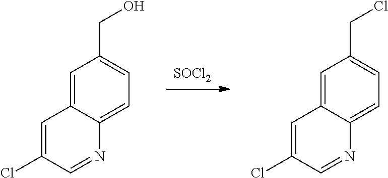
[SOCl2].C(Cl)C1=CC=C2C(=C1)C=C(Cl)C=N2.C(O)C1=CC=C2C(=C1)C=C(Cl)C=N2
